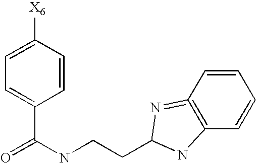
C1=CC([X6])=CC=C1C(NCCC1N=C2=C(C=CC=C2)N1)=O
